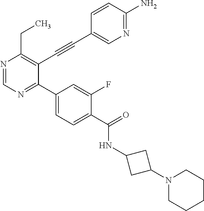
N1=CN=C(C2=CC=C(C(=O)NC3CC(N4CCCCC4)C3)C(F)=C2)C(C#CC2=CN=C(N)C=C2)=C1CC
